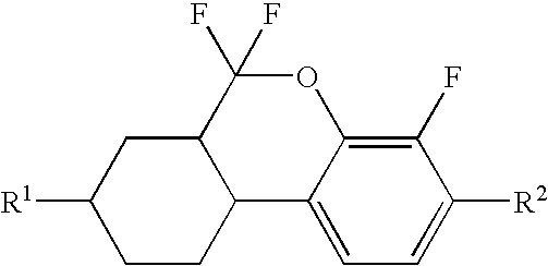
C1CC2C(CC1[R1])C(F)(F)OC1=C(F)C([R2])=CC=C21
